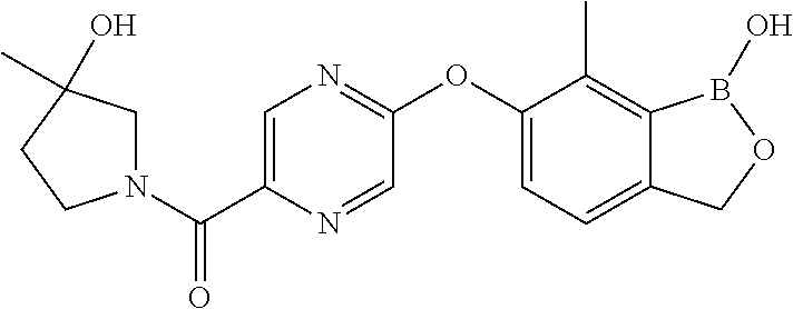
C1(OC2=NC=C(C(N3CC(O)(C)CC3)=O)N=C2)=CC=C2C(=C1C)B(O)OC2
